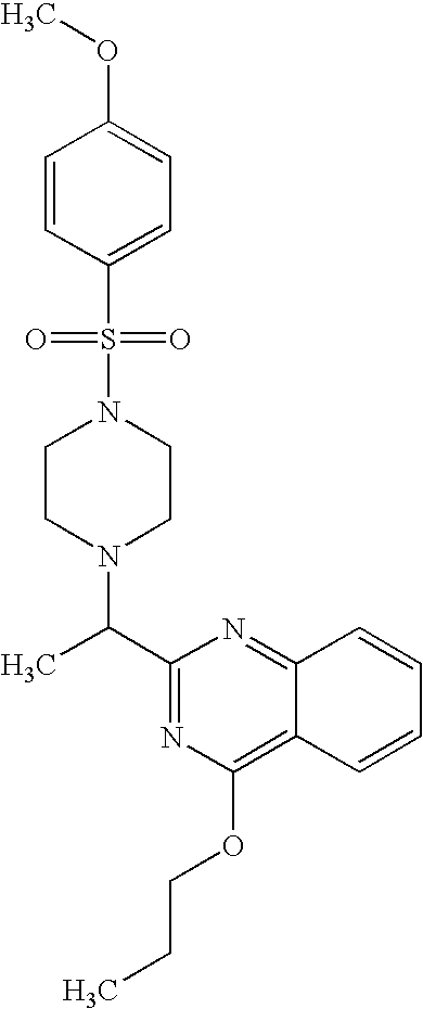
N1(S(C2=CC=C(OC)C=C2)(=O)=O)CCN(C(C2=NC(OCCC)=C3C(=N2)C=CC=C3)C)CC1
